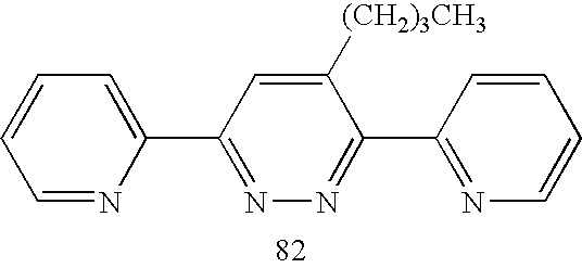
C1(C2=CC=CC=N2)=NN=C(C2=NC=CC=C2)C([(CH2)3CH3])=C1
